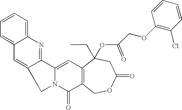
C12=CC=CC=C1C=C1C(=N2)C2=CC3=C(C(=O)N2C1)COC(=O)CC3(CC)OC(COC1=C(Cl)C=CC=C1)=O
